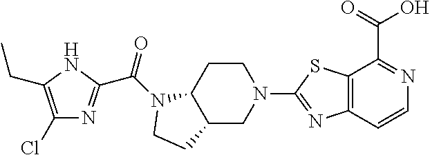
C1(Cl)=C(CC)NC(C(=O)N2C3C(CN(C4=NC5=C(S4)C(C(=O)O)=NC=C5)CC3)CC2)=N1
